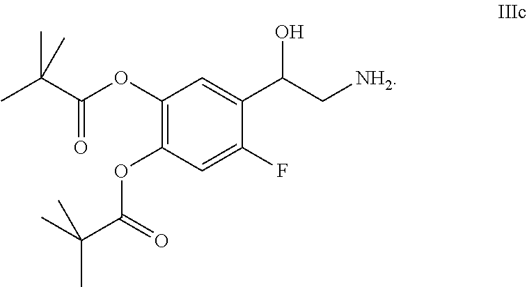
C1(OC(C(C)(C)C)=O)=C(OC(C(C)(C)C)=O)C=C(F)C(C(C[NH2])O)=C1
